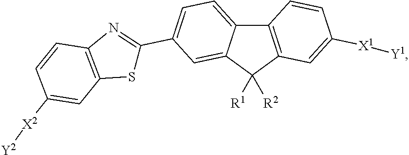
C12=C(C([R2])([R1])C3=CC(C4=NC5=C(S4)C=C([X2][Y2])C=C5)=CC=C13)C=C([X1][Y1])C=C2
